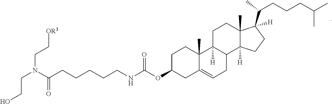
C(CCCCCNC(OC1CC2=CCC3C([H])(C2(C)CC1)CCC1(C)C3([H])CCC1(C(CCCC(C)C)C)[H])=O)(=O)N(CC[OR3])CCO
